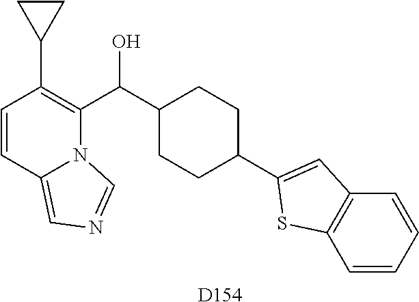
C1=CC2=CN=CN2C(C(C2CCC(C3=CC4=C(S3)C=CC=C4)CC2)O)=C1C1CC1.[D154]
